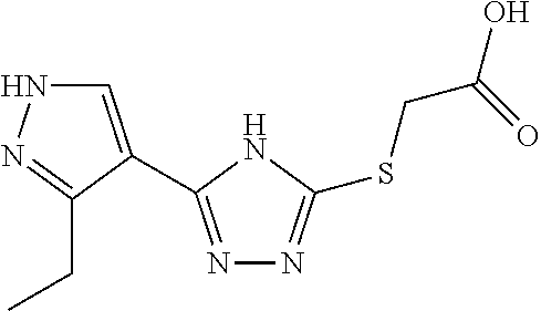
C1=C(C2=NN=C(SCC(O)=O)N2)C(CC)=NN1
